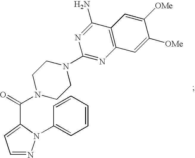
C1=NN(C2=CC=CC=C2)C(C(N2CCN(C3=NC4=C(C(N)=N3)C=C([OMe])C([OMe])=C4)CC2)=O)=C1
